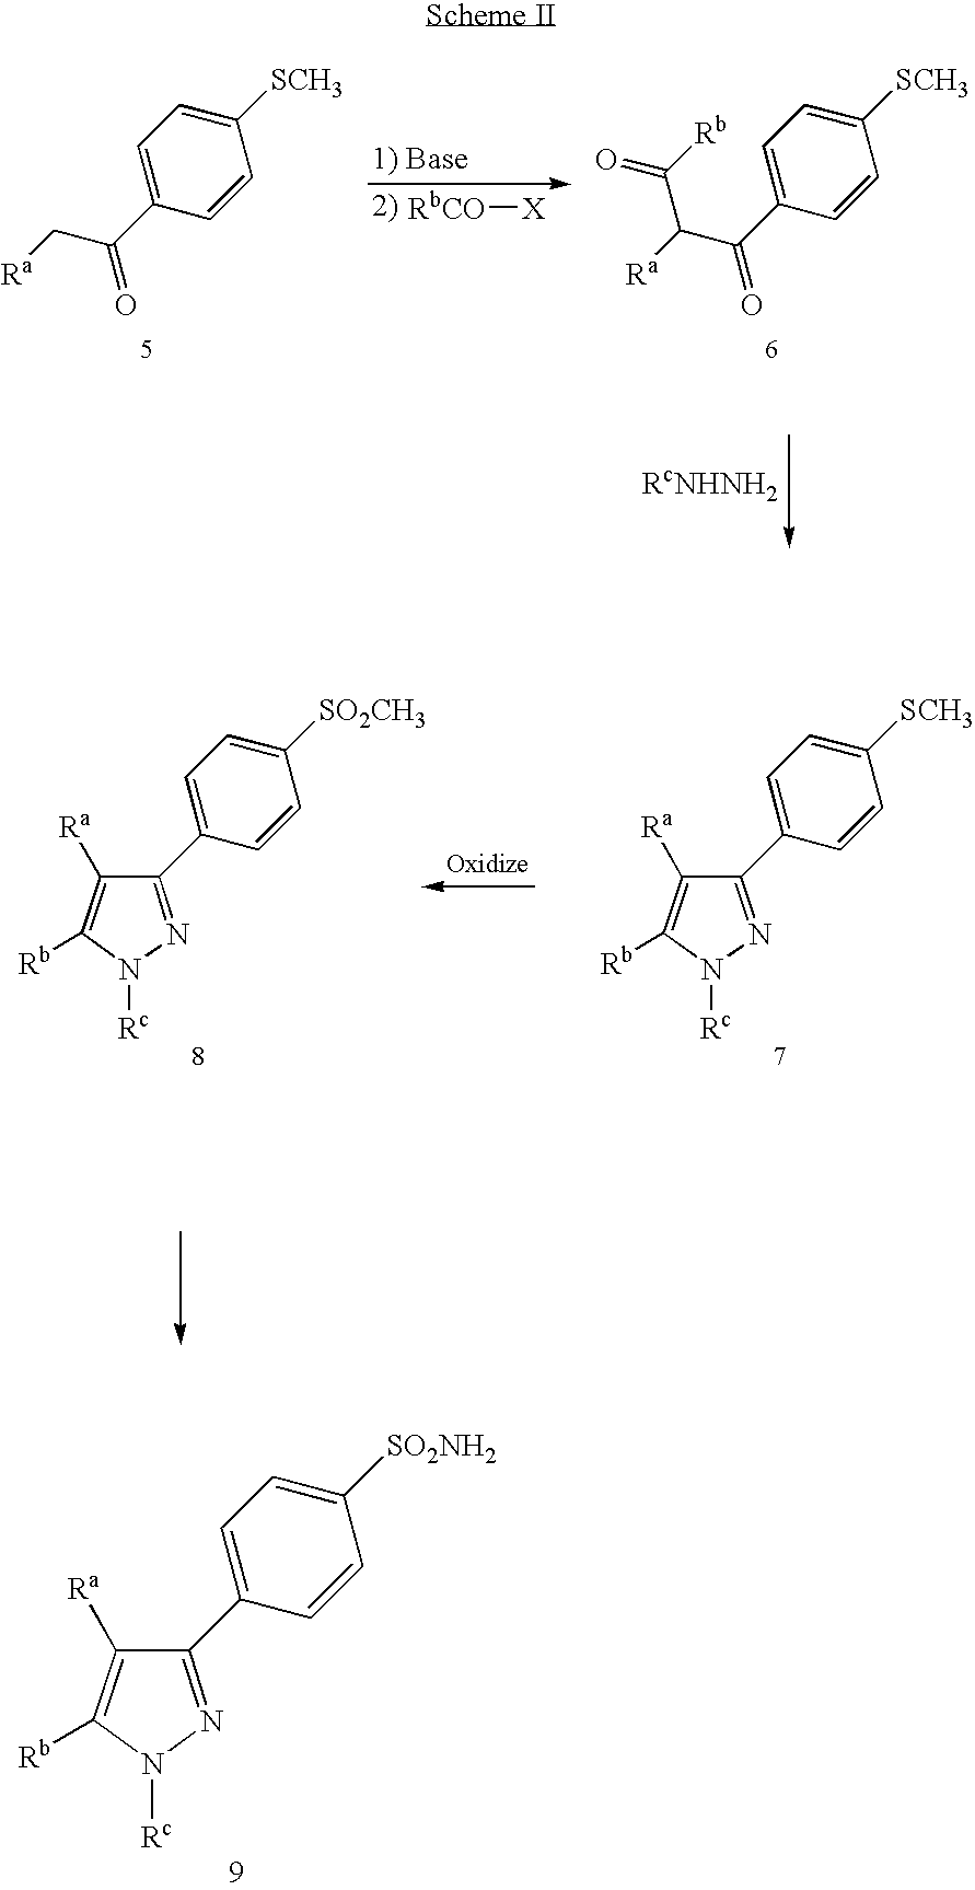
C1=C(C(C[Ra])=O)C=CC([SCH3])=C1.[RbCO][X].C1=C(C(C([Ra])C([Rb])=O)=O)C=CC([SCH3])=C1.C1=C(C2=NN([Rc])C([Rb])=C2[Ra])C=CC([SCH3])=C1.C1=C(C2=NN([Rc])C([Rb])=C2[Ra])C=CC([SO2CH3])=C1.C1=C(C2=NN([Rc])C([Rb])=C2[Ra])C=CC([SO2NH2])=C1
